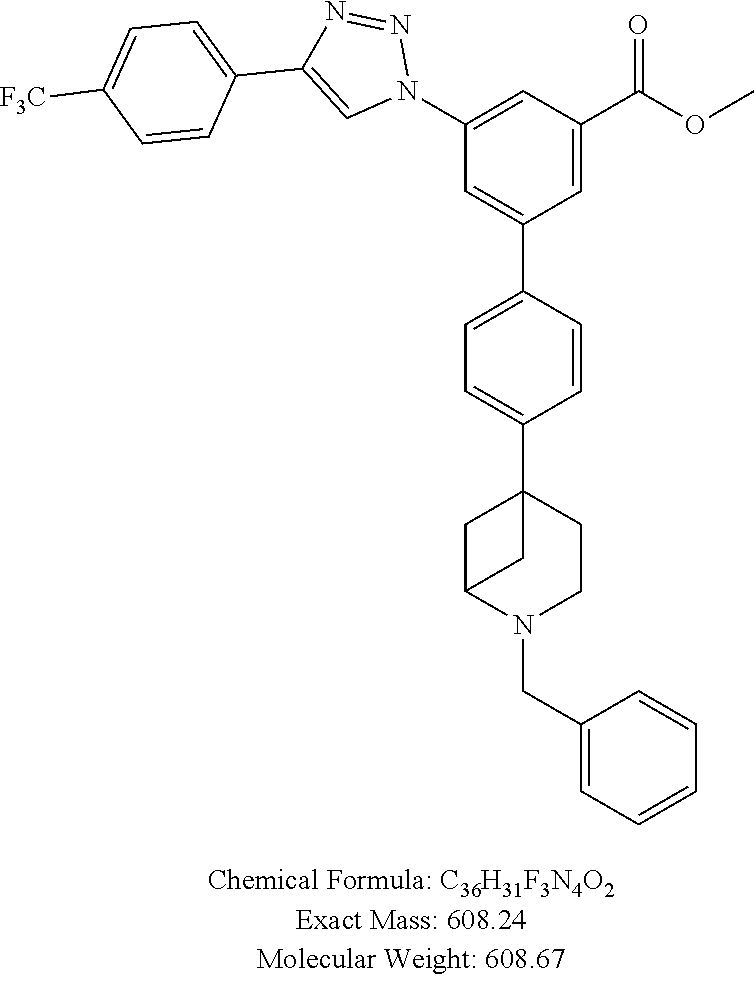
C1=C(C2=CC=C(C34CC(N(CC5=CC=CC=C5)CC3)C4)C=C2)C=C(C(OC)=O)C=C1N1N=NC(C2=CC=C([F3C])C=C2)=C1
